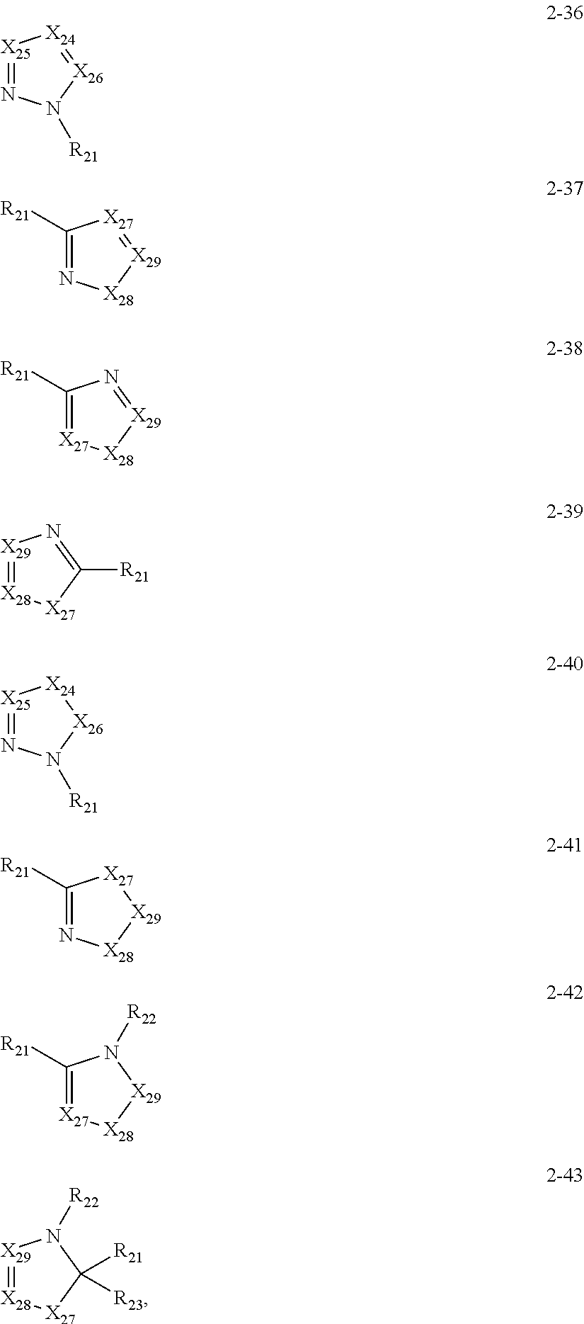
[X25]1=NN([R21])[X26]=[X24]1.C1([R21])=N[X28][X29]=[X27]1.C1([R21])=[X27][X28][X29]=N1.[X29]1=[X28][X27]C([R21])=N1.C1([R21])=N[X28][X29][X27]1.C1([R21])=[X27][X28][X29]N1[R22].[X29]1=[X28][X27]C([R21])([R23])N1[R22].[X25]1=NN([R21])[X26][X24]1
